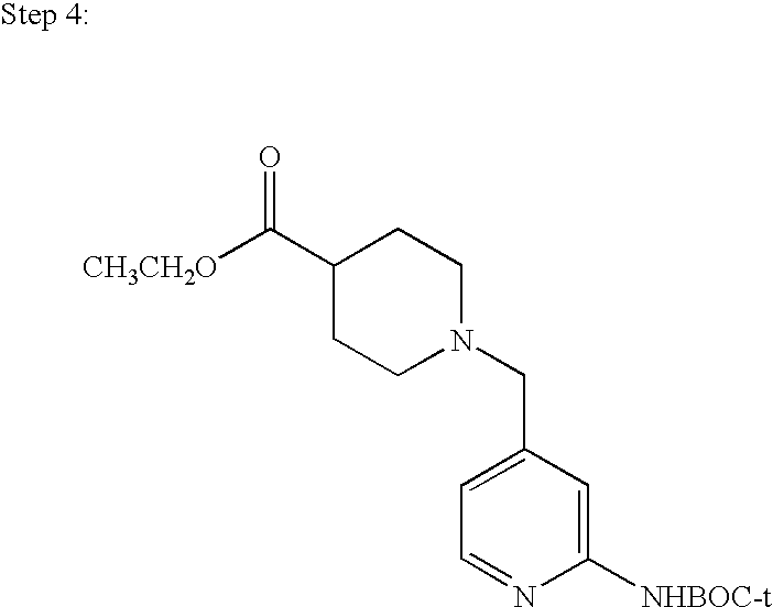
C1(C([CH3CH2O])=O)CCN(CC2=CC=NC([NHBOC-t])=C2)CC1
